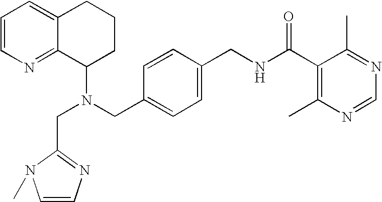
N(CC1=CC=C(CNC(C2=C(C)N=CN=C2C)=O)C=C1)(C1CCCC2=CC=CN=C12)CC1=NC=CN1C
